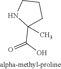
C1(C(O)=O)(C)CCCN1
